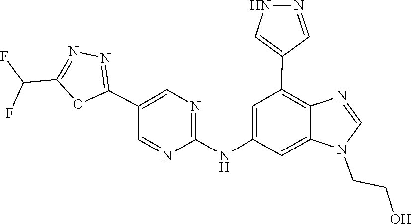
C1=NC2=C(C3=CNN=C3)C=C(NC3=NC=C(C4=NN=C(C(F)F)O4)C=N3)C=C2N1CCO
